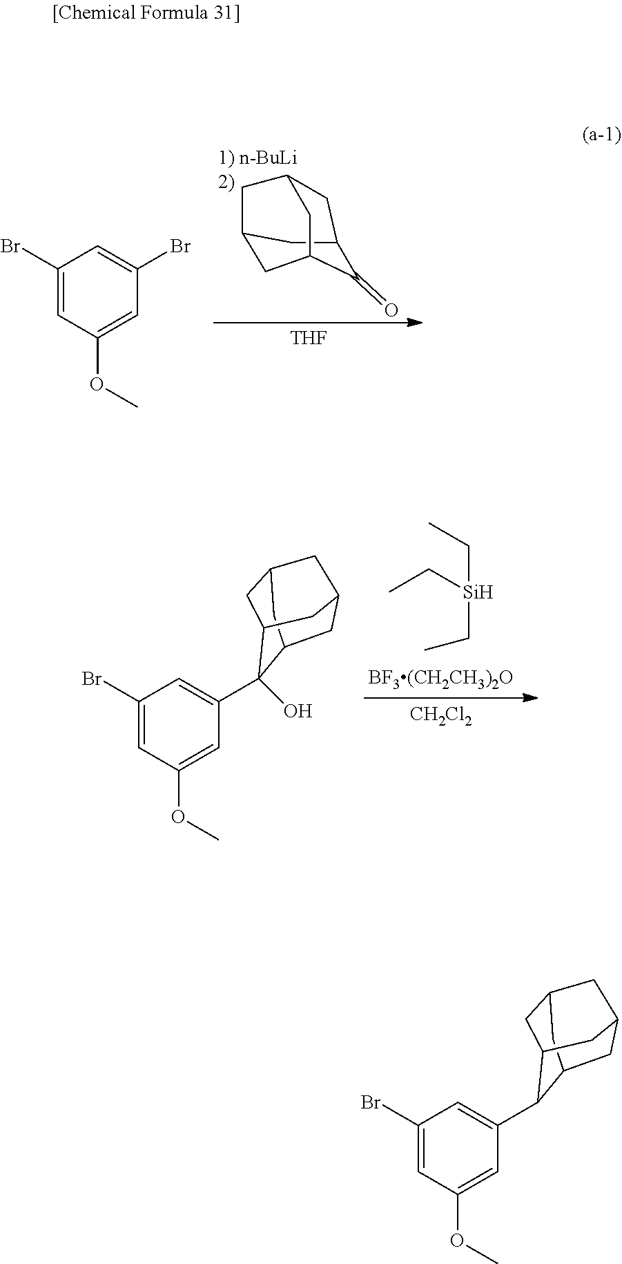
C1C2CC3CC1CC(C2)C3=O.[THF].C1(Br)=CC(OC)=CC(Br)=C1.CC[Si](CC)CC.[CH2Cl2].C1(Br)=CC(OC)=CC(C2(O)C3CC4CC(CC2C4)C3)=C1.C1(Br)=CC(OC)=CC(C2C3CC4CC(CC2C4)C3)=C1
